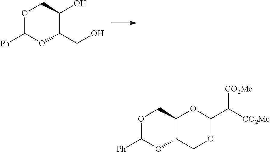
O1C([Ph])OC(CO)C(O)C1.O1C([Ph])OC2C(C1)OC(C([CO2Me])[CO2Me])OC2
